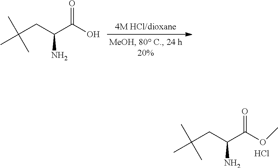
CC(CC(C(OC)=O)N)(C)C.Cl.CC(CC(C(O)=O)N)(C)C
